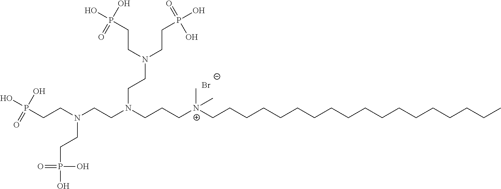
[Br-].C(CCCCCCCCCCCCCCC)CC[N+](CCCN(CCN(CCP(O)(O)=O)CCP(O)(O)=O)CCN(CCP(O)(=O)O)CCP(O)(O)=O)(C)C
